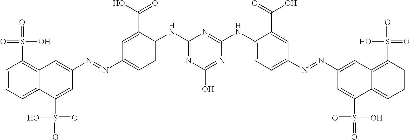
C1=CC=C2C(=C1S(=O)(O)=O)C=C(N=NC1=CC=C(NC3=NC(O)=NC(NC4=CC=C(N=NC5=CC6=C(S(=O)(=O)O)C=CC=C6C(S(=O)(O)=O)=C5)C=C4C(=O)O)=N3)C(C(O)=O)=C1)C=C2S(=O)(=O)O
